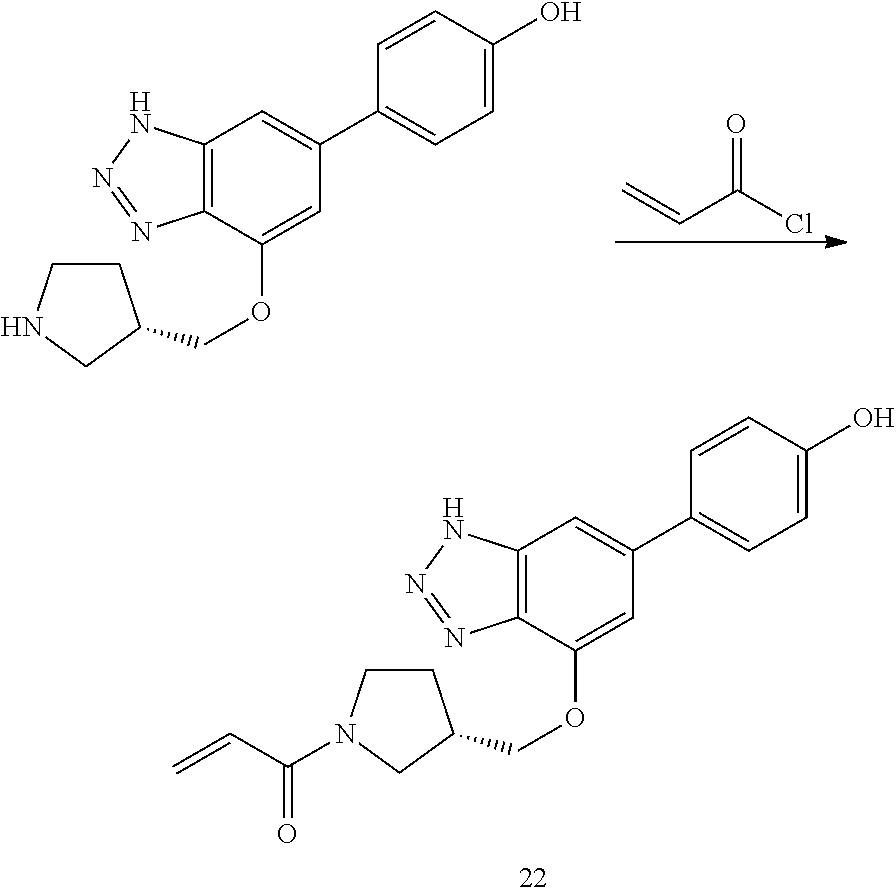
C(C(Cl)=O)=C.C12=C(C(OCC3CCNC3)=CC(C3=CC=C(O)C=C3)=C1)N=NN2.C12=C(C(OCC3CCN(C(C=C)=O)C3)=CC(C3=CC=C(O)C=C3)=C1)N=NN2
